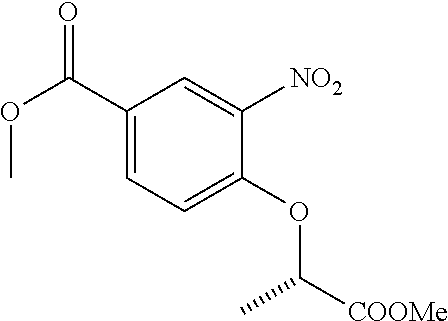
C1(C(OC)=O)=CC=C(OC([COOMe])C)C([NO2])=C1
